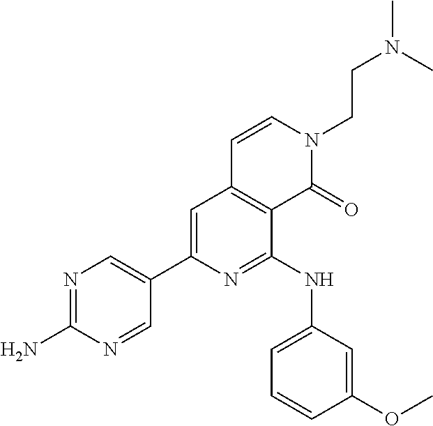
N1=C(N)N=CC(C2=CC3=C(C(NC4=CC=CC(OC)=C4)=N2)C(=O)N(CCN(C)C)C=C3)=C1
